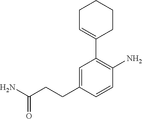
NC(CCC1=CC(C2=CCCCC2)=C(N)C=C1)=O
